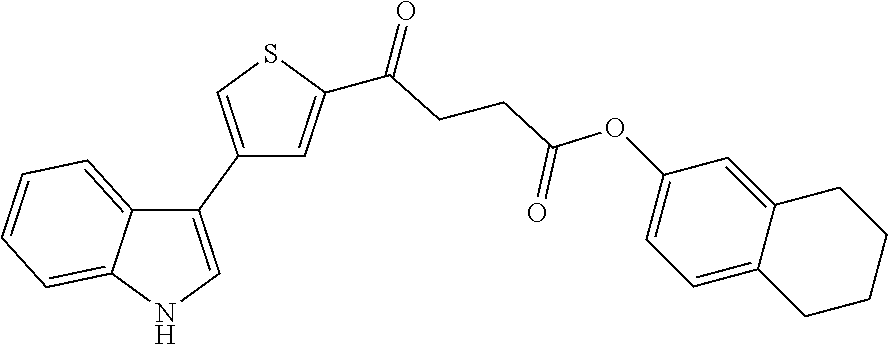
C1(C2=CNC3=CC=CC=C23)=CSC(C(=O)CCC(OC2=CC=C3C(=C2)CCCC3)=O)=C1
